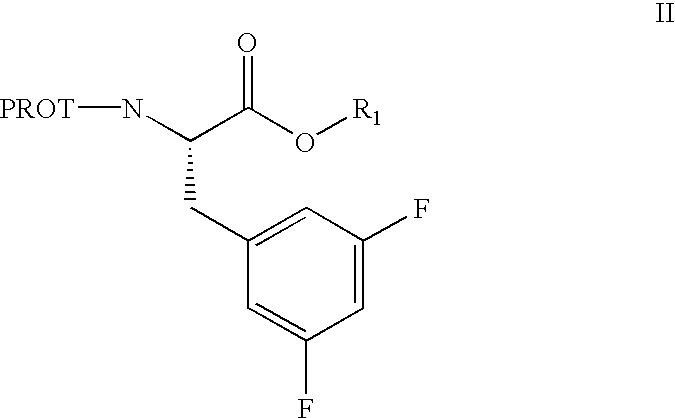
C1=C(F)C=C(CC(N[PROT])C(O[R1])=O)C=C1F
